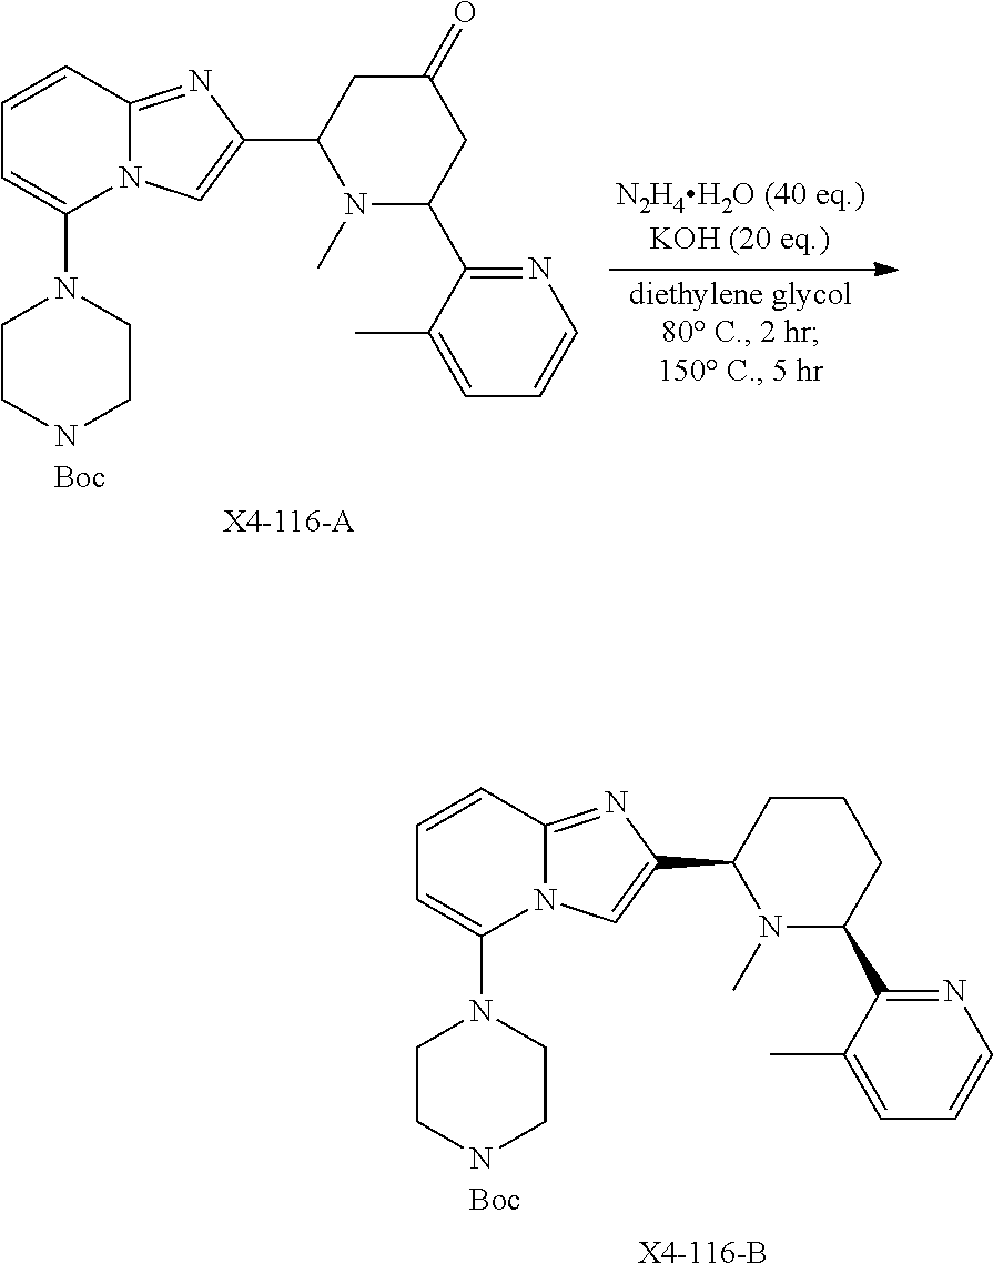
[X4-116-B].C1=CC2=NC(C3N(C)C(C4=NC=CC=C4C)CCC3)=CN2C(N2CCNCC2)=C1.[X4-116-A].C1=CC2=NC(C3N(C)C(C4=NC=CC=C4C)CC(=O)C3)=CN2C(N2CCNCC2)=C1
